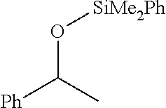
O(C([Ph])C)[SiMe2Ph]
